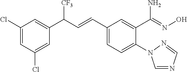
C1=C(Cl)C=C(Cl)C=C1C(C=CC1=CC=C(N2C=NC=N2)C(C(=NO)N)=C1)[CF3]
